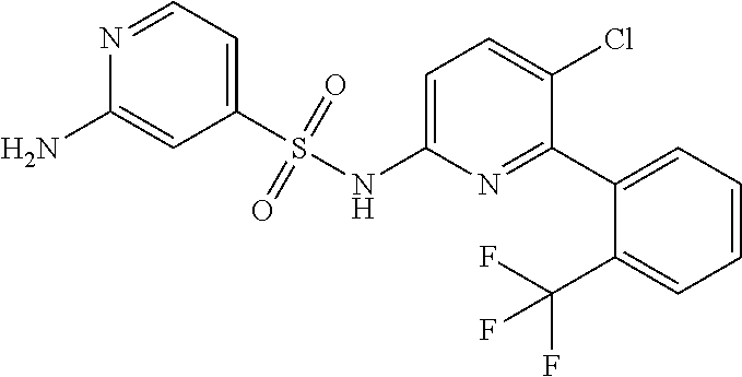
C1=C(NS(C2=CC=NC(N)=C2)(=O)=O)N=C(C2=CC=CC=C2C(F)(F)F)C(Cl)=C1
